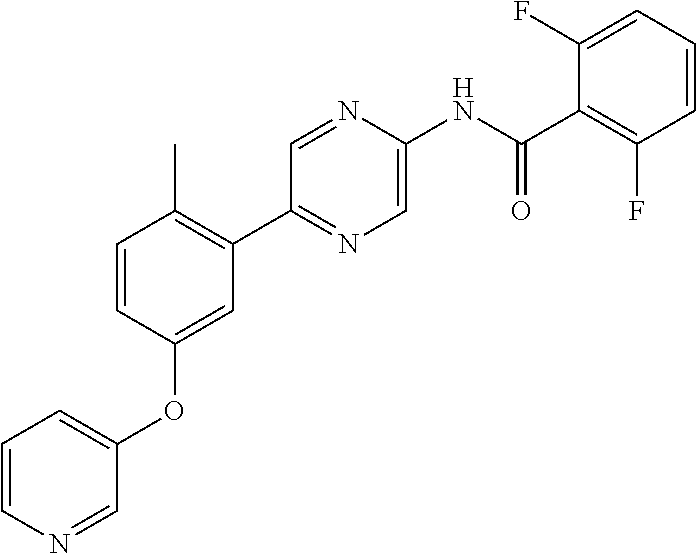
C1=CC(OC2=CC=CN=C2)=CC(C2=NC=C(NC(C3=C(F)C=CC=C3F)=O)N=C2)=C1C
